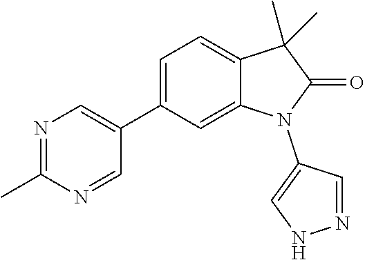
C1(C2=CN=C(C)N=C2)=CC=C2C(=C1)N(C1=CNN=C1)C(=O)C2(C)C
